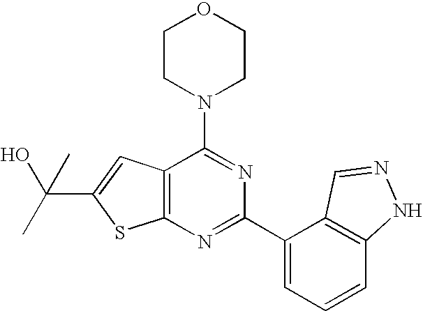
C1CN(C2=NC(C3=CC=CC4=C3C=NN4)=NC3=C2C=C(C(O)(C)C)S3)CCO1
